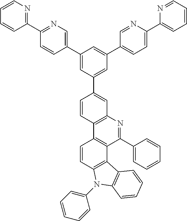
C1=CC2=C(C3=C1C1=C(N=C3C3=CC=CC=C3)C=C(C3=CC(C4=CC=C(C5=CC=CC=N5)N=C4)=CC(C4=CN=C(C5=NC=CC=C5)C=C4)=C3)C=C1)C1=C(N2C2=CC=CC=C2)C=CC=C1
